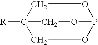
C1C2([R])COP(O1)OC2
